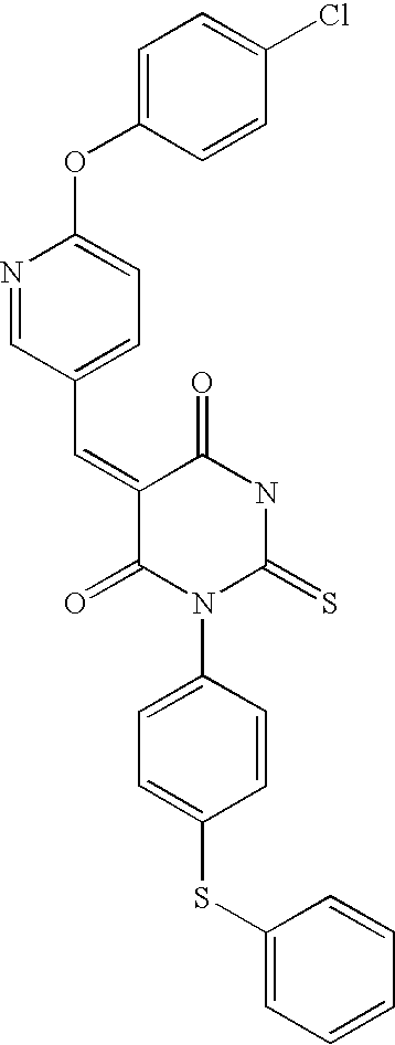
C1=C(OC2=CC=C(C=C3C(=O)N(C4=CC=C(SC5=CC=CC=C5)C=C4)C(=S)NC3=O)C=N2)C=CC(Cl)=C1
